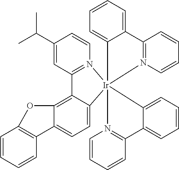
C1(C(C)C)=CC2=N(C=C1)[Ir]13(C4=CC=C5C(=C24)OC2=C5C=CC=C2)(C2=CC=CC=C2C2=N1C=CC=C2)N1=C(C=CC=C1)C1=CC=CC=C31
